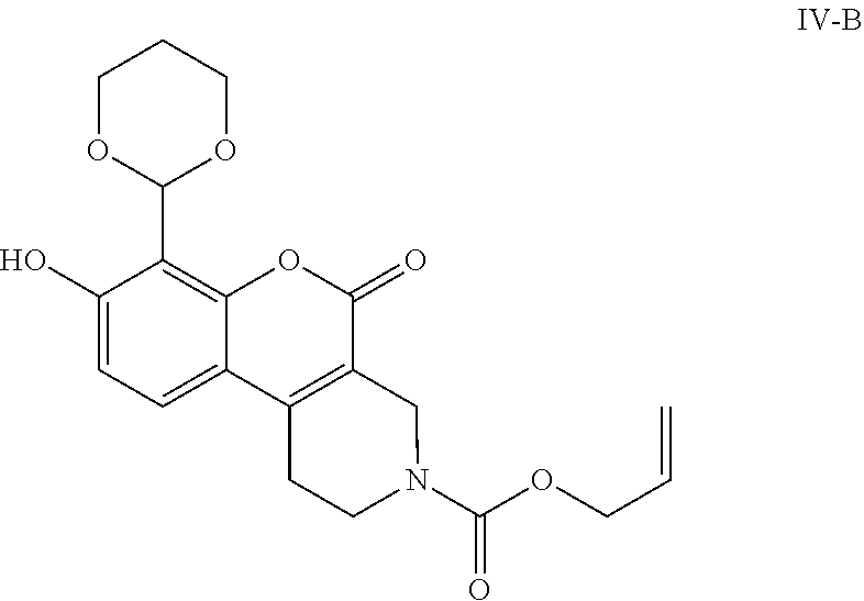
C1(O)=CC=C2C(=C1C1OCCCO1)OC(=O)C1=C2CCN(C(OCC=C)=O)C1
